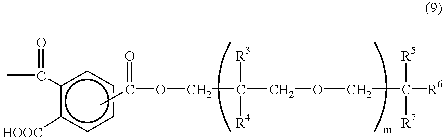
C(C(COCC([R6])([R5])[R7])([R3])[R4])OC(C)=O.c1(C(C)=O)ccccc1[HOOC]
